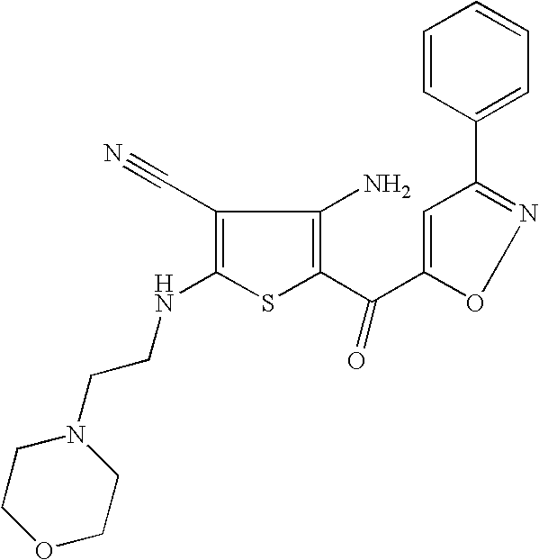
C1(C#N)=C(NCCN2CCOCC2)SC(C(C2=CC(C3=CC=CC=C3)=NO2)=O)=C1N
